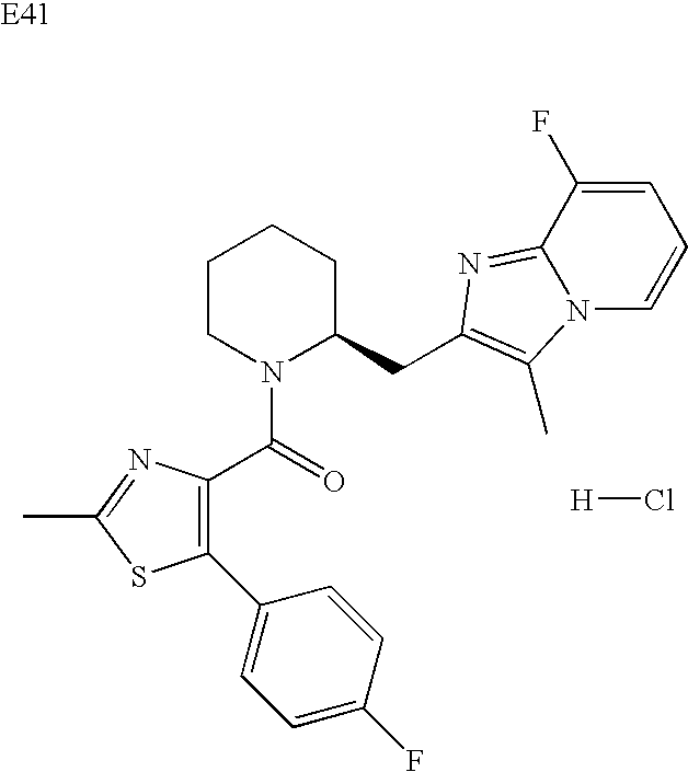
C1=C(F)C=CC(C2=C(C(=O)N3C(CC4=C(C)N5C=CC=C(F)C5=N4)CCCC3)N=C(C)S2)=C1.[H]Cl
